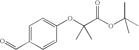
C1=CC(C=O)=CC=C1OC(C(OC(C)(C)C)=O)(C)C
